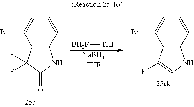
C12=C(C=CC=C1Br)NC(=O)C2(F)F.[NaBH4THF].[BH2F][THF].C12=C(C=CC=C1Br)NC=C2F
